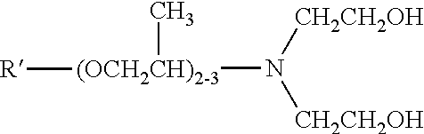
[(OCH2CH)2-3](N([CH2CH2OH])[CH2CH2OH])([R])C
